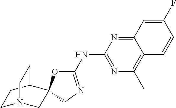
C1(NC2=NC(C)=C3C(=N2)C=C(F)C=C3)=NCC2(O1)CN1CCC2CC1
